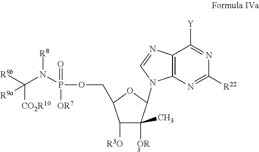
C12=C(N=C([R22])N=C1[Y])N(C1C([OR3])(C)C([R3O])C(COP(=O)([OR7])N(C([R9b])([R9a])[CO2R10])[R8])O1)C=N2
